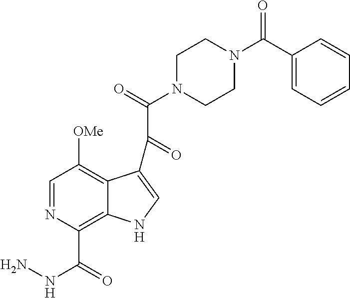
C1=NC(C(NN)=O)=C2C(=C1[OMe])C(C(C(=O)N1CCN(C(C3=CC=CC=C3)=O)CC1)=O)=CN2
